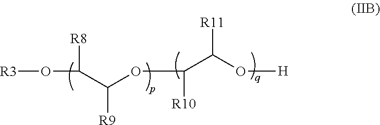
[R3]OC([R8])C(OC([R10])C(O[H])[R11])[R9]
